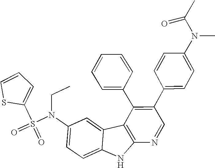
C1=CC=C(S(=O)(=O)N(C2=CC=C3C(=C2)C2=C(N3)N=CC(C3=CC=C(N(C(C)=O)C)C=C3)=C2C2=CC=CC=C2)CC)S1
